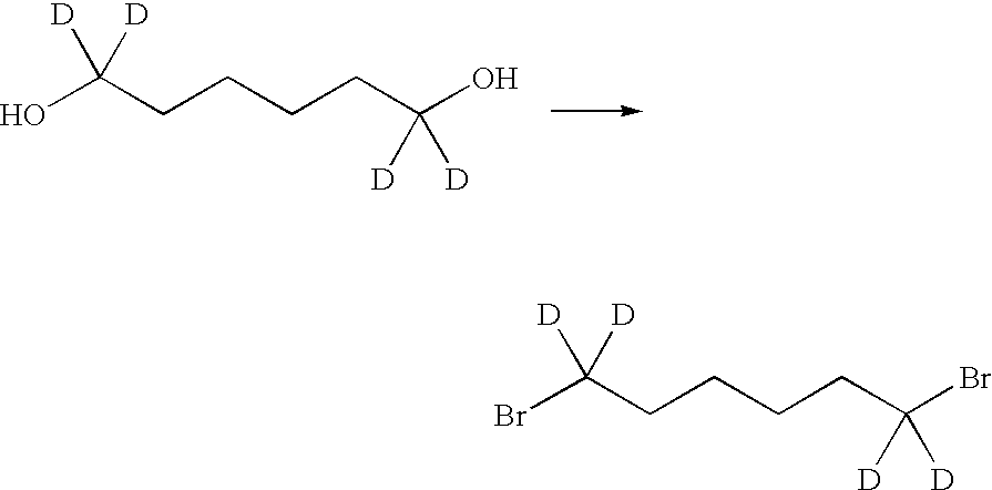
OC(CCCCC(O)([D])[D])([D])[D].BrC(CCCCC(Br)([D])[D])([D])[D]
